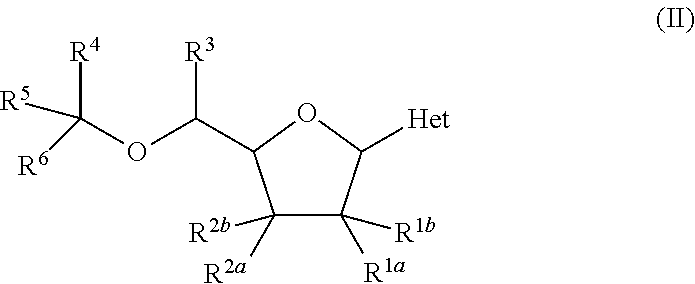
C1([R2b])([R2a])C([R1b])([R1a])C([Het])OC1C(OC([R6])([R4])[R5])[R3]
